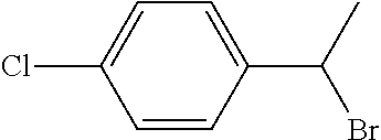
ClC1=CC=C(C(C)Br)C=C1
